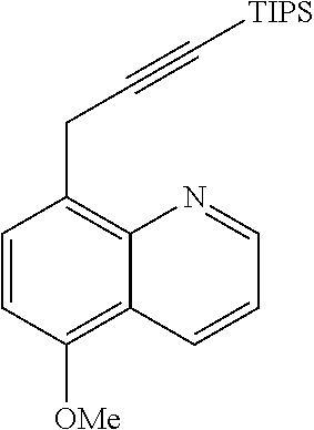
C1=CC([OMe])=C2C(=C1CC#C[TIPS])N=CC=C2
